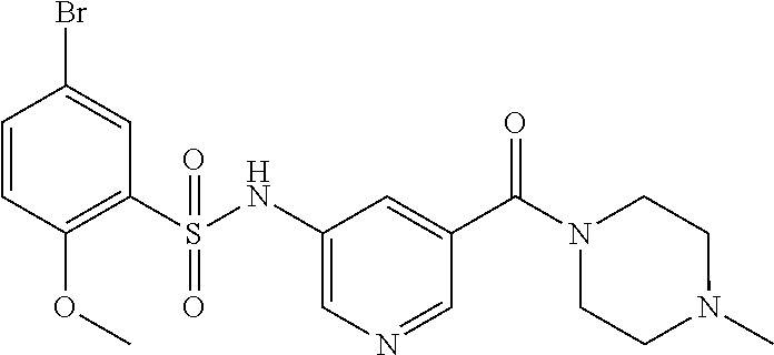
C1=CC(OC)=C(S(NC2=CN=CC(C(N3CCN(C)CC3)=O)=C2)(=O)=O)C=C1Br
